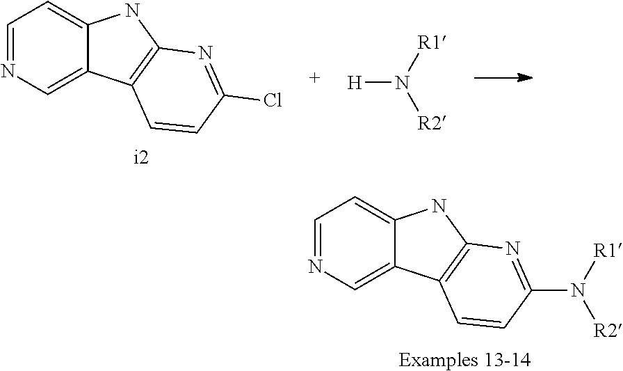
C1=NC=C2C(=C1)NC1=C2C=CC(Cl)=N1.[i2].[H]N([R2])[R1].[Examples 13-14].C1=NC=C2C(=C1)NC1=C2C=CC(N([R2])[R1])=N1
